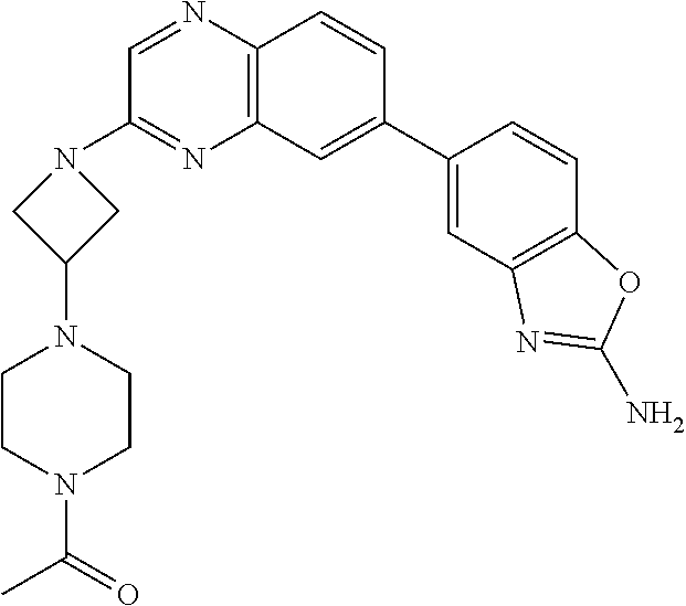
C12=C(C=CC(C3=CC4=C(C=C3)OC(N)=N4)=C1)N=CC(N1CC(N3CCN(C(C)=O)CC3)C1)=N2
